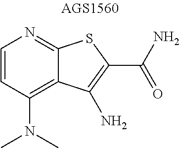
C1=CC(N(C)C)=C2C(=N1)SC(C(N)=O)=C2N
